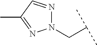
N1(CC(C)C)N=CC(C)=N1
